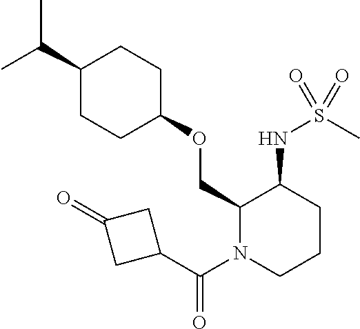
C(C1CCC(OCC2N(C(C3CC(=O)C3)=O)CCCC2NS(C)(=O)=O)CC1)(C)C
